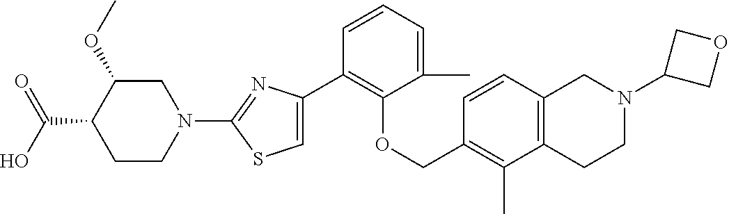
C1(C2=CSC(N3CC(OC)C(C(O)=O)CC3)=N2)=C(OCC2=C(C)C3=C(C=C2)CN(C2COC2)CC3)C(C)=CC=C1
